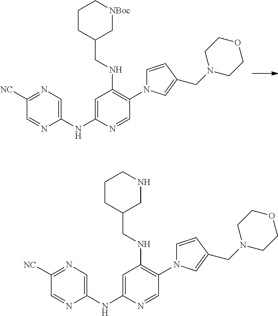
C1(NC2=CC(NCC3C[NBoc]CCC3)=C(N3C=CC(CN4CCOCC4)=C3)C=N2)=CN=C([NC])C=N1.C1(NC2=CC(NCC3CNCCC3)=C(N3C=CC(CN4CCOCC4)=C3)C=N2)=CN=C([NC])C=N1
